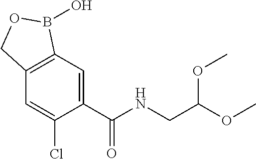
C1=C(C(NCC(OC)OC)=O)C(Cl)=CC2=C1B(O)OC2
